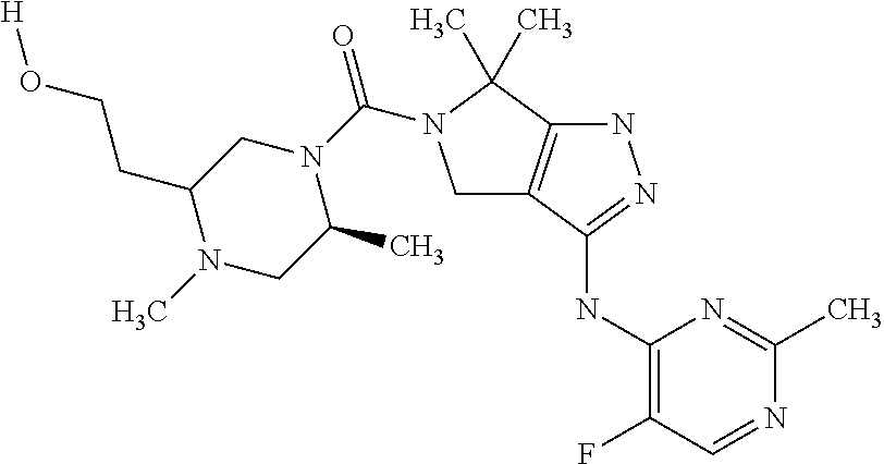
C1(NC2=NNC3=C2CN(C(N2CC(CCO[H])N(C)CC2C)=O)C3(C)C)=C(F)C=NC(C)=N1
